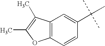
C1(C(C)(C)C)=CC2=C(C=C1)OC(C)=C2C
